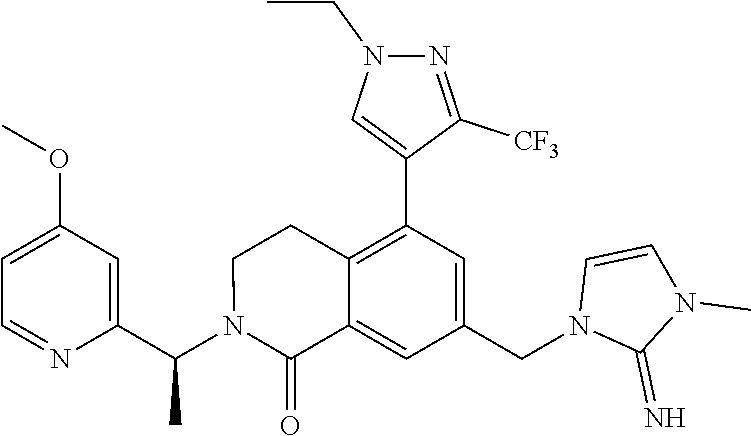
C1=NC(C(C)N2C(=O)C3=CC(CN4C(=N)N(C)C=C4)=CC(C4=CN(CC)N=C4[CF3])=C3CC2)=CC(OC)=C1
